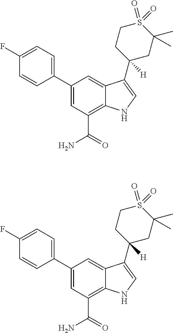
C1(C2=CC=C(F)C=C2)=CC(C(N)=O)=C2C(=C1)C(C1([H])CC(C)(C)S(=O)(=O)CC1)=CN2.C1(C2=CC=C(F)C=C2)=CC(C(N)=O)=C2C(=C1)C(C1([H])CC(C)(C)S(=O)(=O)CC1)=CN2
